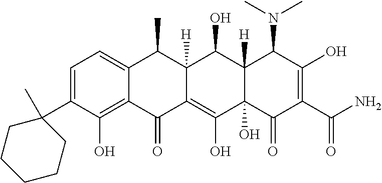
C1=C(C2(C)CCCCC2)C(O)=C2C(=C1)C(C)C1([H])C(=C(O)C3(O)C([H])(C1O)C(N(C)C)C(O)=C(C(N)=O)C3=O)C2=O
